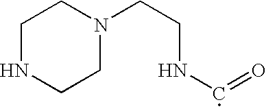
C1NCCN(CCNC=O)C1
